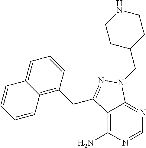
C12=C(N)N=CN=C1N(CC1CCNCC1)N=C2CC1=C2C(=CC=C1)C=CC=C2
